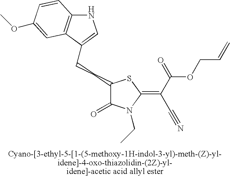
C(CC1C(=O)N(CC)C(=C(C(=O)OCC=C)C#N)S1)C1=CNC2=C1C=C(OC)C=C2
